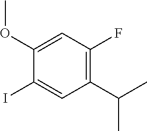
C1(C(C)C)=C(F)C=C(OC)C(I)=C1
